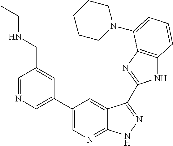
C1(C2=CN=C3C(=C2)C(C2=NC4=C(N2)C=CC=C4N2CCCCC2)=NN3)=CN=CC(CNCC)=C1
